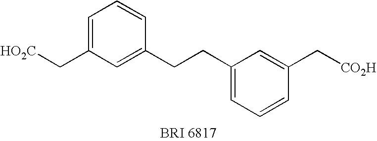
C1=C(C[HO2C])C=C(CCC2=CC=CC(C[CO2H])=C2)C=C1
